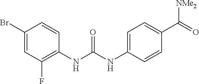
BrC1=CC(F)=C(NC(NC2=CC=C(C(=O)[NMe2])C=C2)=O)C=C1
